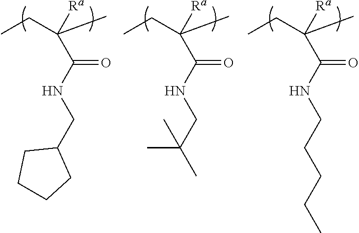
[Ra]C(C(NCC1CCCC1)=O)(CC)C.[Ra]C(C(NCC(C)(C)C)=O)(CC)C.[Ra]C(C(NCCCCC)=O)(CC)C
